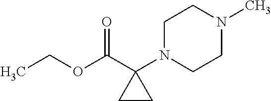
CCOC(C1(N2CCN(C)CC2)CC1)=O
